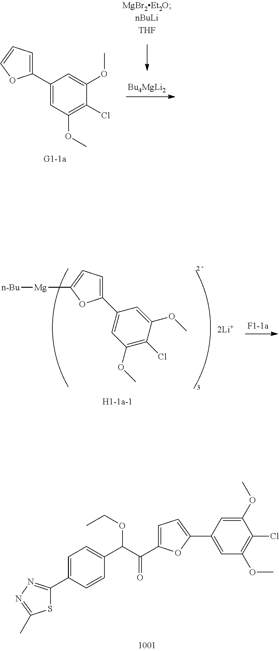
C1(OC)=C(Cl)C(OC)=CC(C2=CC=C([Mg][n-Bu])O2)=C1.[H1-1a-1].C1=C(C2=NN=C(C)S2)C=CC(C(C(C2=CC=C(C3=CC(OC)=C(Cl)C(OC)=C3)O2)=O)OCC)=C1.C1(C2=CC=CO2)=CC(OC)=C(Cl)C(OC)=C1.[Bu4MgLi2]
